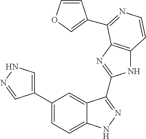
C1(C2=CNN=C2)=CC=C2C(=C1)C(C1=NC3=C(N1)C=CN=C3C1=COC=C1)=NN2
